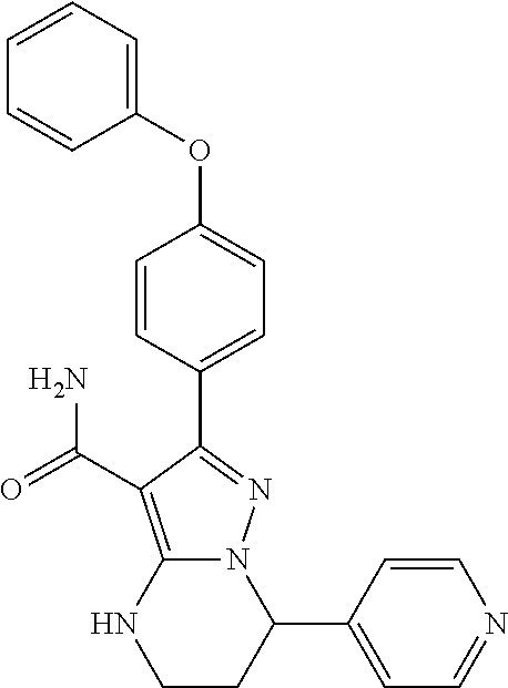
C1=CC=C(OC2=CC=C(C3=NN4C(=C3C(=O)N)NCCC4C3=CC=NC=C3)C=C2)C=C1
